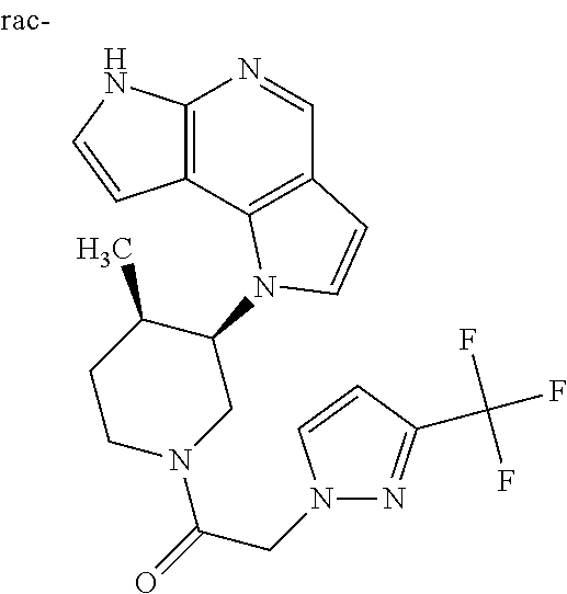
C12=C(C3=C(C=N1)C=CN3C1C(C)CCN(C(=O)CN3N=C(C(F)(F)F)C=C3)C1)C=CN2
